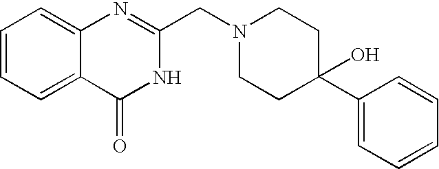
C1=CC=C2C(=C1)N=C(CN1CCC(C3=CC=CC=C3)(O)CC1)NC2=O
